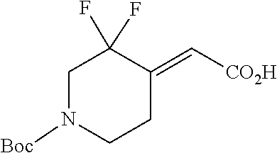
C1C(=C[CO2H])C(F)(F)CN([Boc])C1
